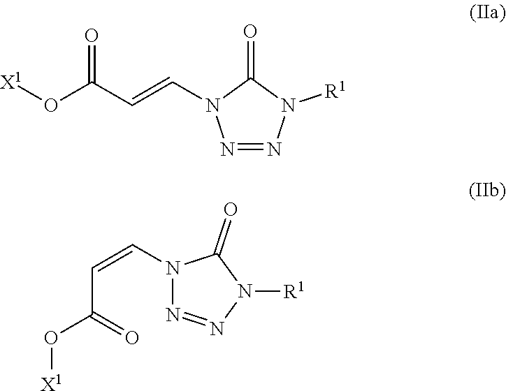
N1=NN([R1])C(=O)N1C=CC(O[X1])=O.N1=NN([R1])C(=O)N1C=CC(O[X1])=O
